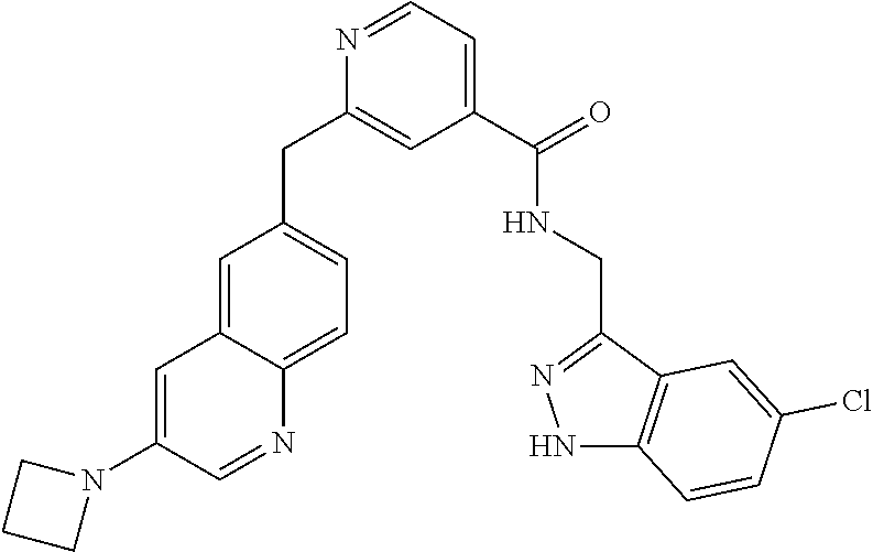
N1=CC=C(C(=O)NCC2=NNC3=C2C=C(Cl)C=C3)C=C1CC1=CC=C2C(=C1)C=C(N1CCC1)C=N2
